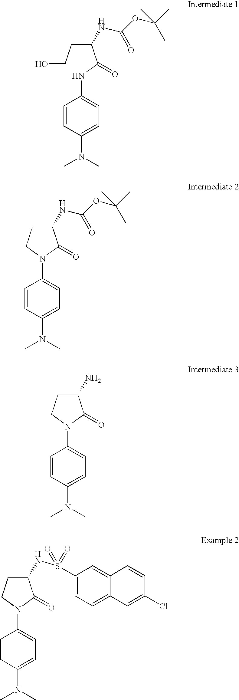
C1=CC(N(C)C)=CC=C1N1C(=O)C(N)CC1.C1=CC(N(C)C)=CC=C1N1C(=O)C(NC(OC(C)(C)C)=O)CC1.C1=CC(N(C)C)=CC=C1N1C(=O)C(NS(C2=CC=C3C(=C2)C=CC(Cl)=C3)(=O)=O)CC1.C1=CC(N(C)C)=CC=C1NC(C(NC(OC(C)(C)C)=O)CCO)=O
